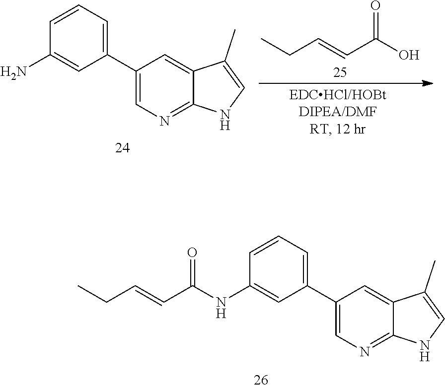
CCC=CC(O)=O.C1=C(C2=CC=CC(N)=C2)C=C2C(=N1)NC=C2C.C1=C(C2=CC=CC(NC(C=CCC)=O)=C2)C=C2C(=N1)NC=C2C
